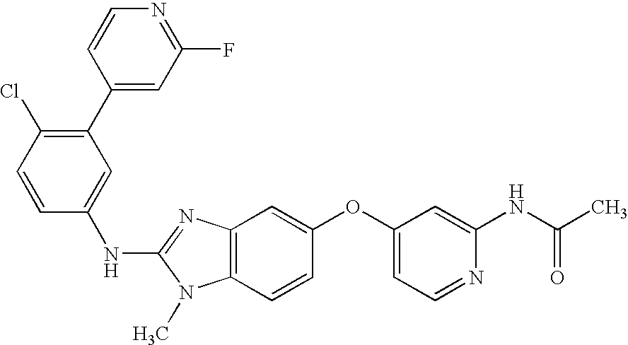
C1(C2=CC(F)=NC=C2)=C(Cl)C=CC(NC2=NC3=C(N2C)C=CC(OC2=CC=NC(NC(C)=O)=C2)=C3)=C1
